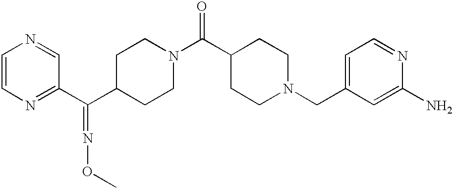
C1=CN=C(C(C2CCN(C(C3CCN(CC4=CC=NC(N)=C4)CC3)=O)CC2)=NOC)C=N1
